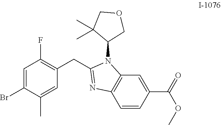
C1=C(Br)C(C)=CC(CC2=NC3=C(N2C2COCC2(C)C)C=C(C(OC)=O)C=C3)=C1F
